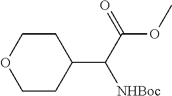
C1CC(C(C(OC)=O)[NHBoc])CCO1
